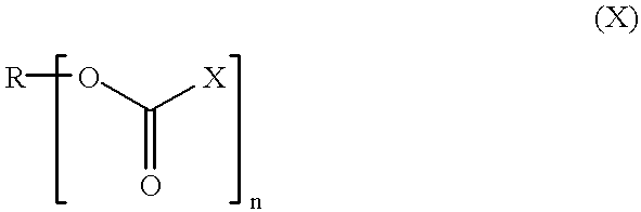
O(C([X])=O)[R]
